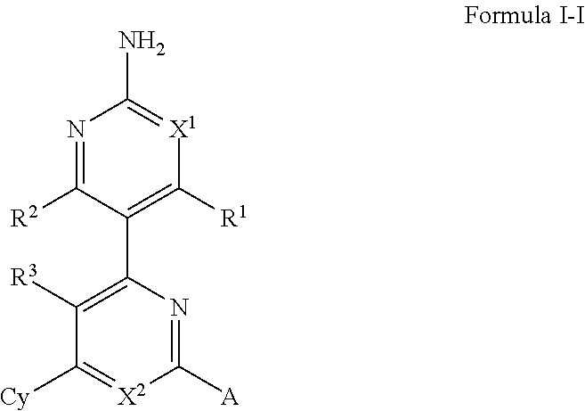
C1(C2=C([R3])C([Cy])=[X2]C([A])=N2)=C([R1])[X1]=C(N)N=C1[R2]
